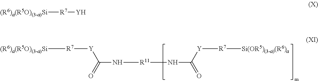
[(R6)a(R5O)(3-a)Si][R7][Y]C(=O)N[R11]NC([Y][R7][Si(OR5)(3-a)(R6)a])=O.[(R6)a(R5O)(3-a)Si][R7][Y]
